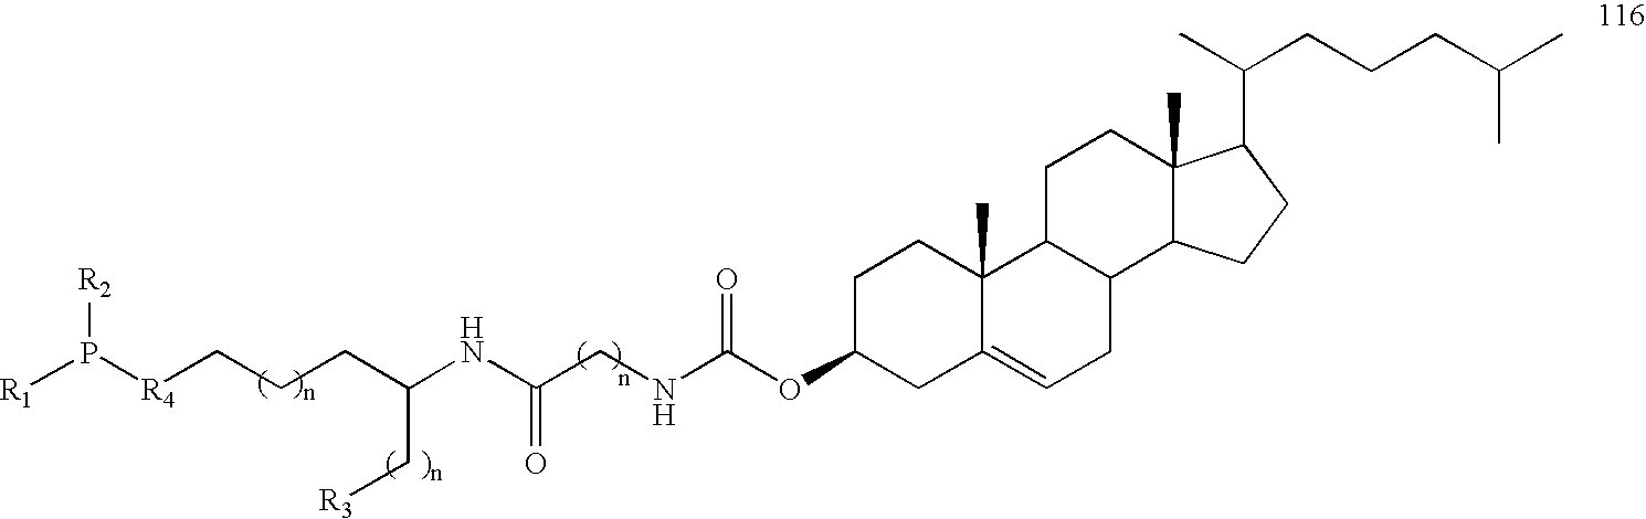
[R1]P([R4]CCCC(NC(CNC(OC1CC2=CCC3C(C2(C)CC1)CCC1(C)C3CCC1C(CCCC(C)C)C)=O)=O)C[R3])[R2]
